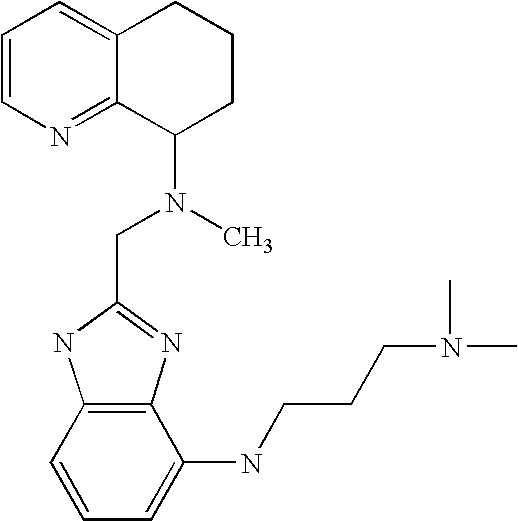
C1=CN=C2C(=C1)CCCC2N(CC1=NC2=C(N1)C=CC=C2NCCCN(C)C)C
